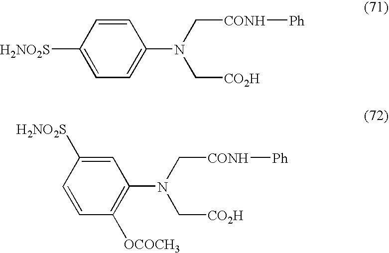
C1=CC([H2NO2S])=CC=C1N(C[CONH][Ph])C[CO2H].C1=C([H2NO2S])C=CC([OCOCH3])=C1N(C[CONH][Ph])C[CO2H]
